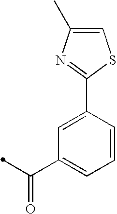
C1=C(C)N=C(C2=CC(C(C)=O)=CC=C2)S1
